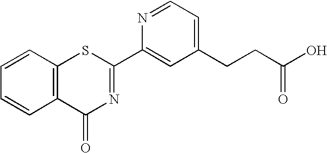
C1=CC2=C(C=C1)C(=O)N=C(C1=CC(CCC(O)=O)=CC=N1)S2
